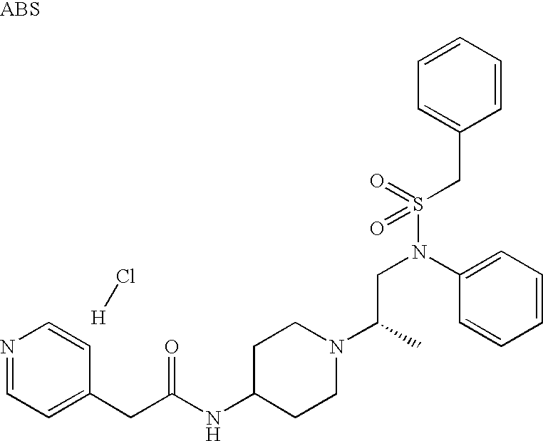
C1(CC(NC2CCN(C(C)CN(S(CC3=CC=CC=C3)(=O)=O)C3=CC=CC=C3)CC2)=O)=CC=NC=C1.[H]Cl
